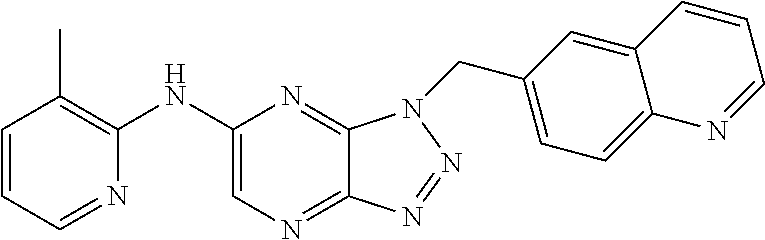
C1(NC2=C(C)C=CC=N2)=CN=C2C(=N1)N(CC1=CC=C3C(=C1)C=CC=N3)N=N2
